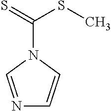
N1=CN(C(=S)SC)C=C1
